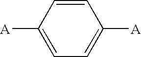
C1([A])=CC=C([A])C=C1
